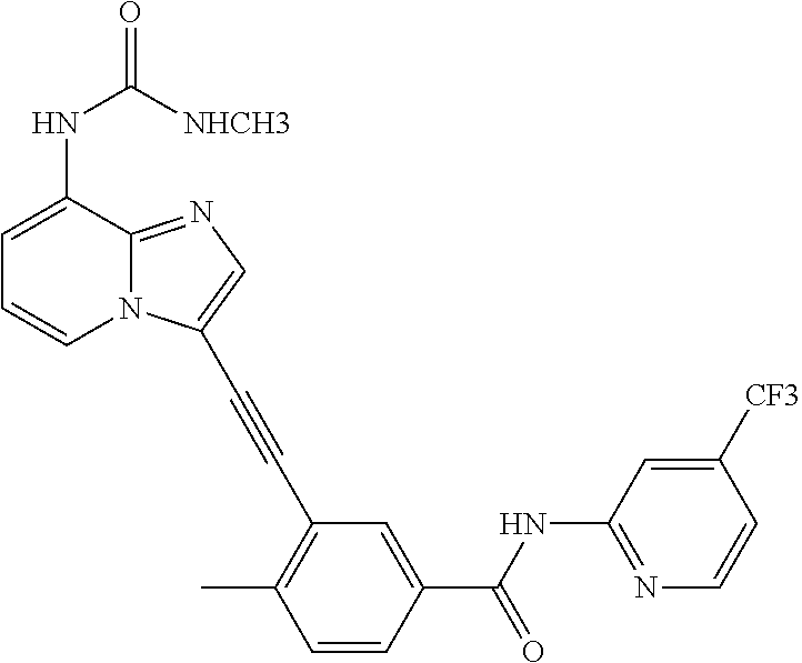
C1=C(NC(=O)[NHCH3])C2=NC=C(C#CC3=C(C)C=CC(C(NC4=NC=CC([CF3])=C4)=O)=C3)N2C=C1
